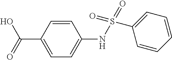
C1=CC(C(O)=O)=CC=C1NS(=O)(=O)C1=CC=CC=C1
